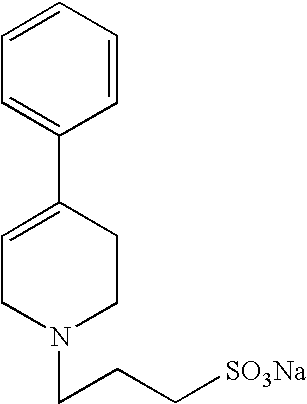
C1=CC=CC(C2=CCN(CCC[SO3Na])CC2)=C1
